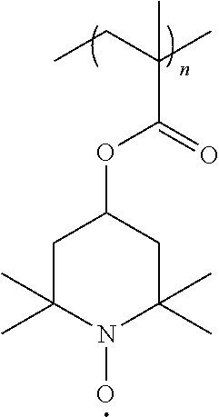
C(C(C)(C(=O)OC1CC(C)(C)N(O)C(C)(C)C1)C)C
